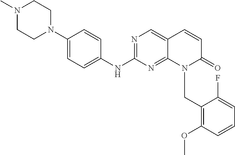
N1(C)CCN(C2=CC=C(NC3=NC=C4C(=N3)N(CC3=C(OC)C=CC=C3F)C(=O)C=C4)C=C2)CC1
